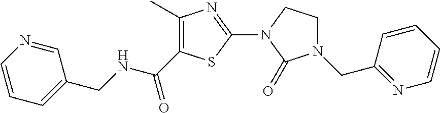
C1(C)=C(C(NCC2=CC=CN=C2)=O)SC(N2C(=O)N(CC3=NC=CC=C3)CC2)=N1
